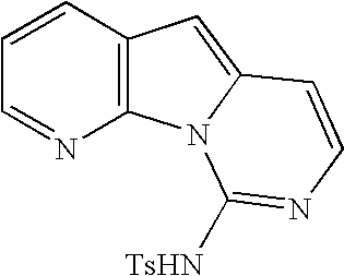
C1=CC2=C(N=C1)N1C(=C2)C=CN=C1[TsHN]
